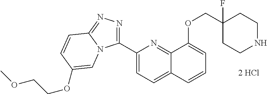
C1(C2=NN=C3N2C=C(OCCOC)C=C3)=CC=C2C(=N1)C(OCC1(F)CCNCC1)=CC=C2
